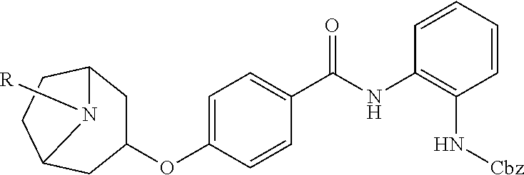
C1=CC=CC(N[Cbz])=C1NC(C1=CC=C(OC2CC3CCC(C2)N3[R])C=C1)=O
